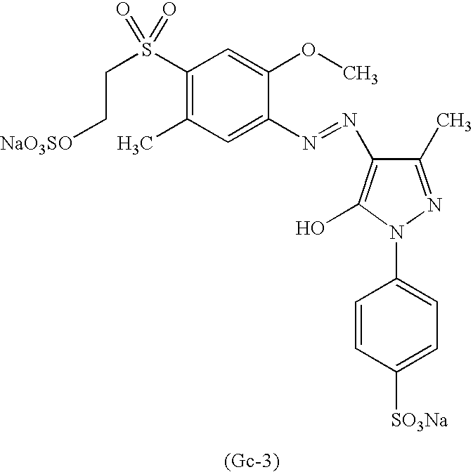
C1(C)=NN(C2=CC=C([SO3Na])C=C2)C(O)=C1N=NC1=CC(C)=C(S(CC[NaO3SO])(=O)=O)C=C1OC
